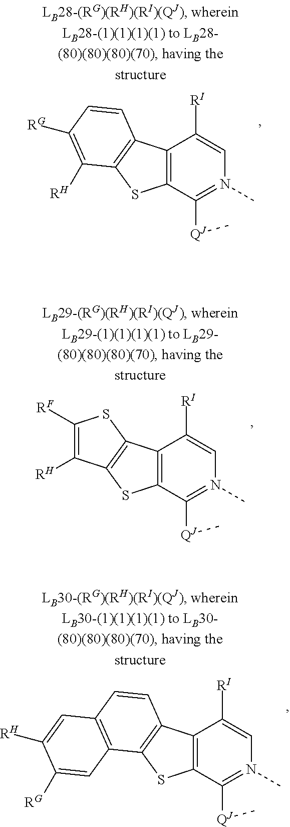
C12=C(C([QJ]C)=N(C)C=C1[RI])SC1=C2C=CC([RG])=C1[RH].C12=C(C([QJ]C)=N(C)C=C1[RI])SC1=C2SC([RF])=C1[RH].C12=C(C([QJ]C)=N(C)C=C1[RI])SC1=C2C=CC2=C1C=C([RG])C([RH])=C2
